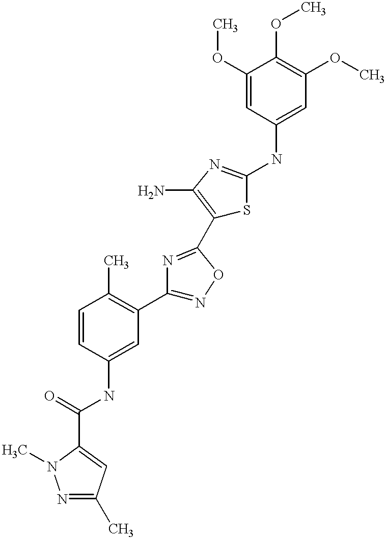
C1(C(=O)NC2=CC(C3=NOC(C4=C(N)N=C(NC5=CC(OC)=C(OC)C(OC)=C5)S4)=N3)=C(C)C=C2)=CC(C)=NN1C
